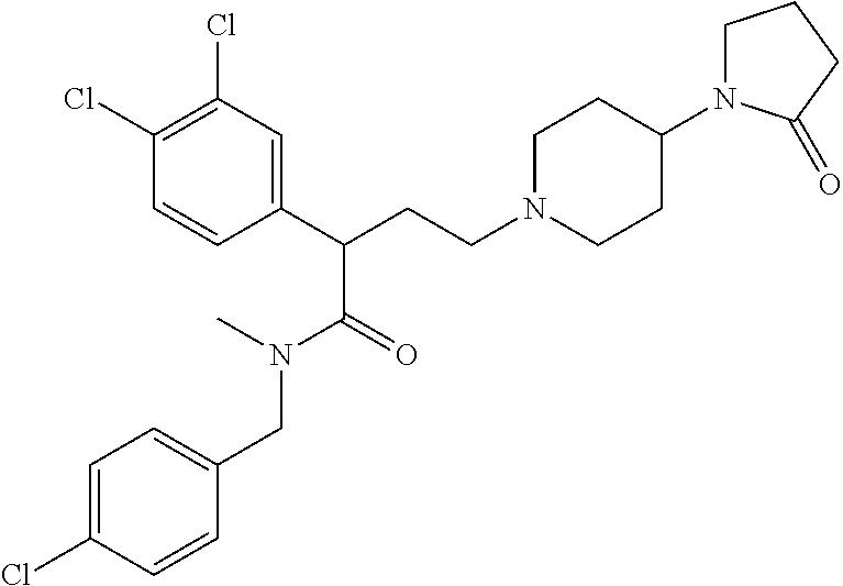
C1=C(C(CCN2CCC(N3CCCC3=O)CC2)C(=O)N(C)CC2=CC=C(Cl)C=C2)C=CC(Cl)=C1Cl
